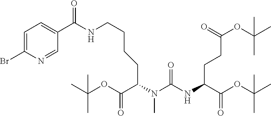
N(C(CCC(OC(C)(C)C)=O)C(OC(C)(C)C)=O)C(N(C)C(C(=O)OC(C)(C)C)CCCCNC(C1=CC=C(Br)N=C1)=O)=O
